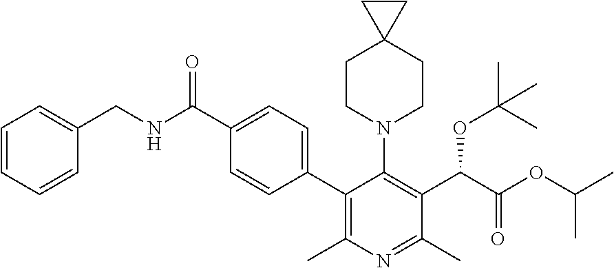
C1(C2=CC=C(C(NCC3=CC=CC=C3)=O)C=C2)=C(C)N=C(C)C(C(C(OC(C)C)=O)OC(C)(C)C)=C1N1CCC2(CC1)CC2
